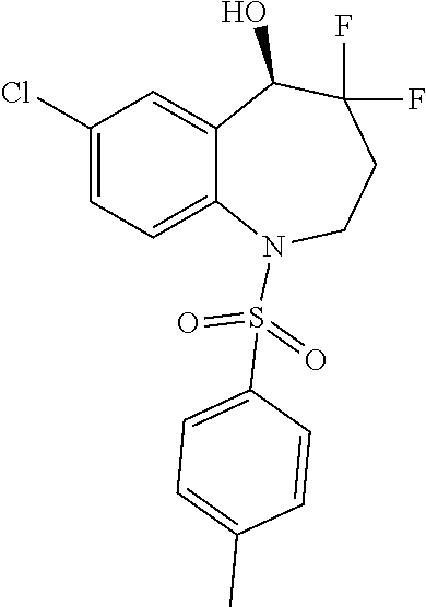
C1(Cl)=CC=C2C(=C1)C(O)C(F)(F)CCN2S(C1=CC=C(C)C=C1)(=O)=O
